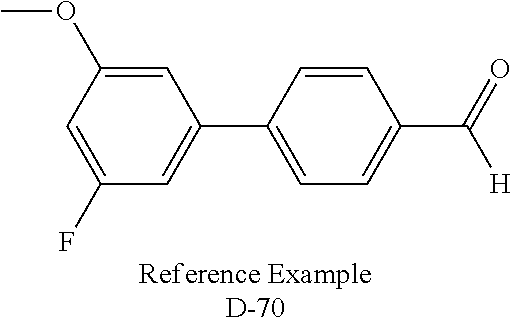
C1=C(C2=CC=C(C(=O)[H])C=C2)C=C(OC)C=C1F
